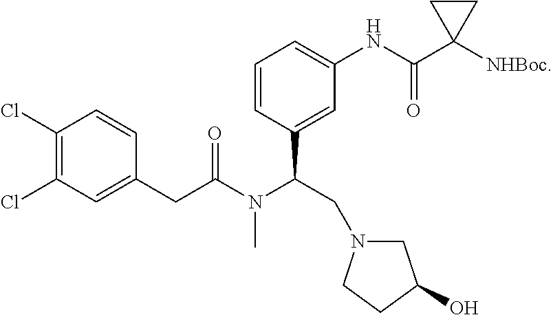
C1=C(C(N(C(CC2=CC(Cl)=C(Cl)C=C2)=O)C)CN2CC(O)CC2)C=CC=C1NC(C1([NHBoc])CC1)=O
